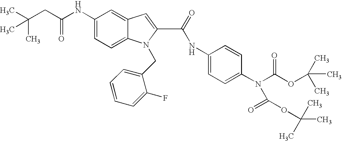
C1(NC(CC(C)(C)C)=O)=CC=C2C(=C1)C=C(C(=O)NC1=CC=C(N(C(OC(C)(C)C)=O)C(=O)OC(C)(C)C)C=C1)N2CC1=CC=CC=C1F
